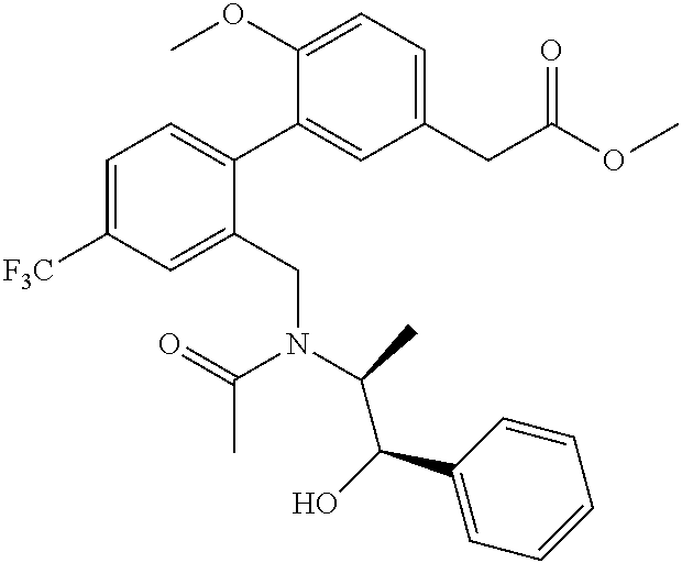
C1=C([F3C])C=C(CN(C(C(O)C2=CC=CC=C2)C)C(=O)C)C(C2=CC(CC(OC)=O)=CC=C2OC)=C1
